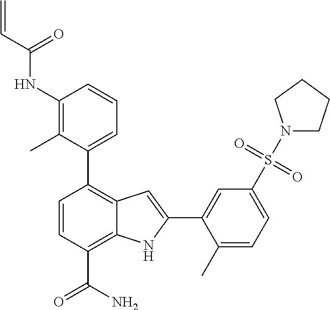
C1(NC(C=C)=O)=C(C)C(C2=C3C(=C(C(N)=O)C=C2)NC(C2=CC(S(N4CCCC4)(=O)=O)=CC=C2C)=C3)=CC=C1
